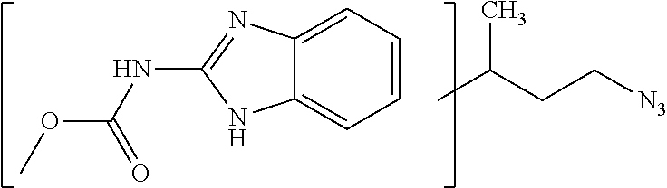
C12=CC=CC=C1NC(NC(OC)=O)=N2.CC(CC[N3])C
